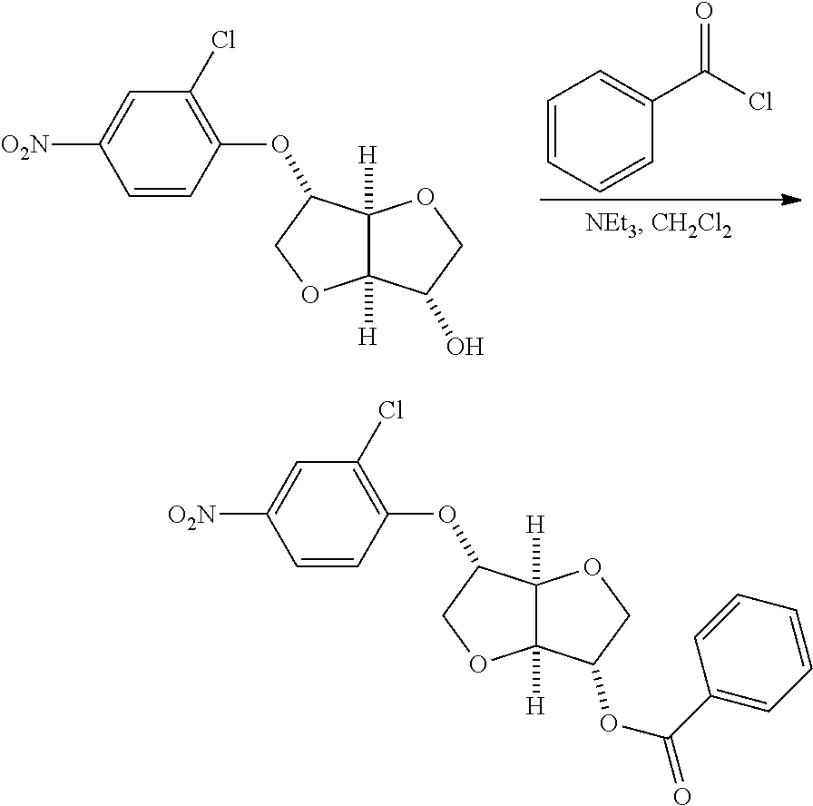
C1=CC=CC(C(Cl)=O)=C1.C1=C([O2N])C=CC(OC2C3([H])C([H])(OC2)C(O)CO3)=C1Cl.C1=C([O2N])C=CC(OC2C3([H])C([H])(OC2)C(OC(=O)C2=CC=CC=C2)CO3)=C1Cl
